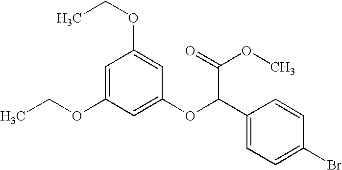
C1=C(OCC)C=C(OC(C2=CC=C(Br)C=C2)C(=O)OC)C=C1OCC
